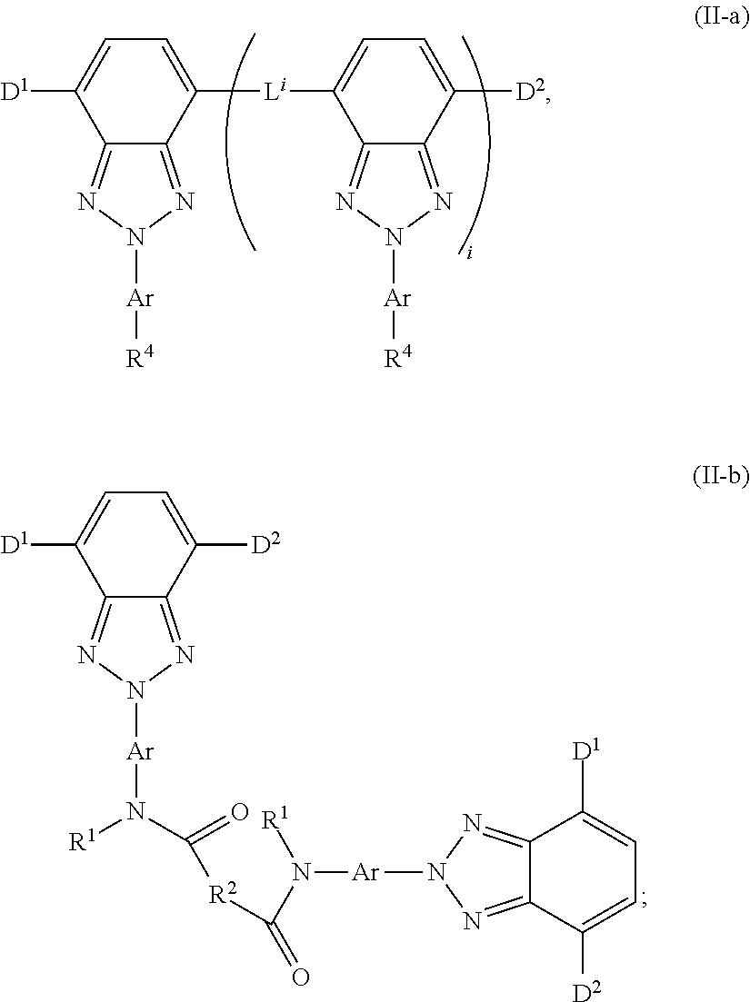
[D1]C1=CC=C([Li]C2=CC=C([D2])C3=NN([Ar][R4])N=C23)C2=NN([Ar][R4])N=C12.[D1]C1=CC=C([D2])C2=NN([Ar]N([R1])C(=O)[R2]C(N([Ar]N3N=C4C(=N3)C([D2])=CC=C4[D1])[R1])=O)N=C12
